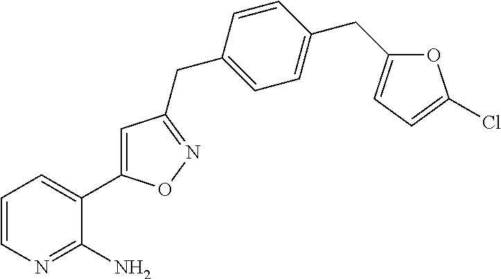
C1=CC(CC2=NOC(C3=CC=CN=C3N)=C2)=CC=C1CC1=CC=C(Cl)O1
